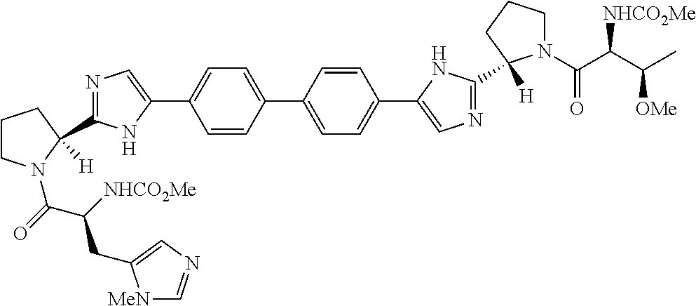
C1=CC(C2=CC=C(C3=CN=C(C4([H])N(C(=O)C([NHCO2Me])CC5=CN=C[MeN]5)CCC4)N3)C=C2)=CC=C1C1=CN=C(C2([H])N(C(C(C([OMe])C)[NHCO2Me])=O)CCC2)N1
